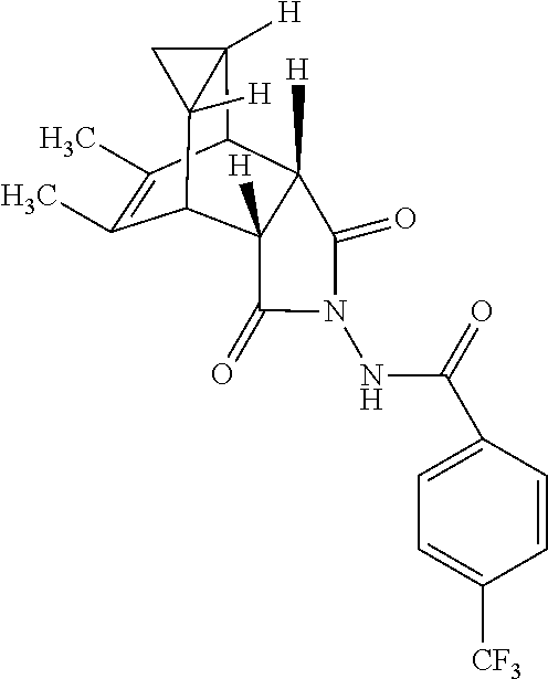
C1(C)=C(C)C2C3([H])C([H])(C1C1([H])C2([H])C1)C(=O)N(NC(=O)C1=CC=C([CF3])C=C1)C3=O
